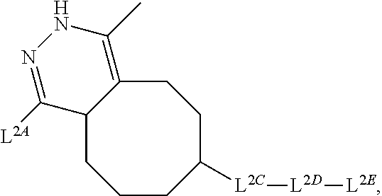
C1CC([L2C][L2D][L2E])CCC2=C(C)NN=C([L2A])C2C1
